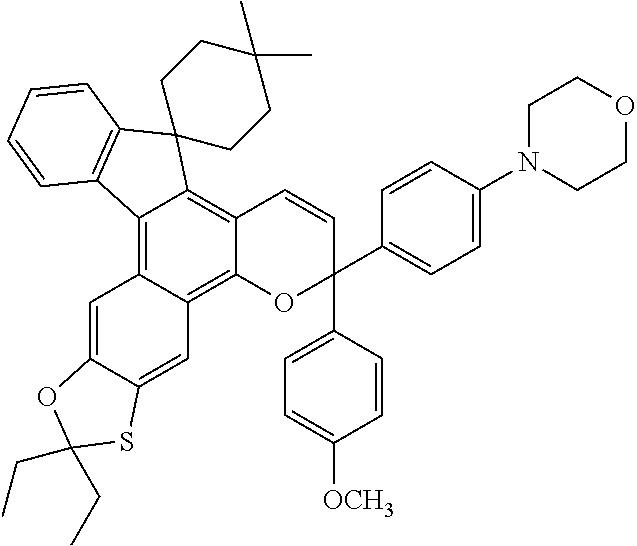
C12=C3C(=C4C(=C1C=CC(C1=CC=C([OCH3])C=C1)(C1=CC=C(N5CCOCC5)C=C1)O2)C1(C2=C4C=CC=C2)CCC(C)(C)CC1)C=C1C(=C3)SC(CC)(CC)O1
